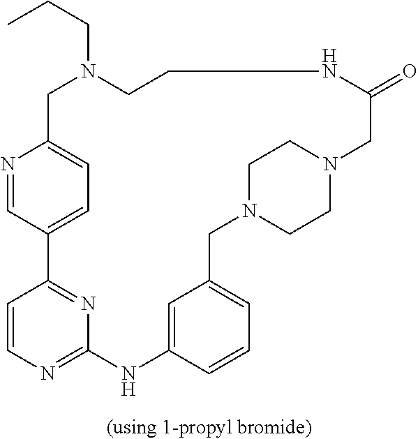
N1=CC2=CC=C1CN(CCC)CCNC(=O)CN1CCN(CC3=CC=CC(=C3)NC3=NC=CC2=N3)CC1
